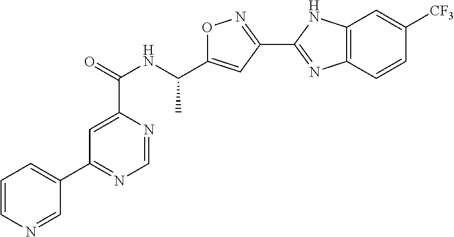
C1=NC(C(=O)NC(C2=CC(C3=NC4=C(N3)C=C([CF3])C=C4)=NO2)C)=CC(C2=CC=CN=C2)=N1
